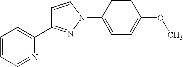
C1(C2=CC=CC=N2)=NN(C2=CC=C(OC)C=C2)C=C1
